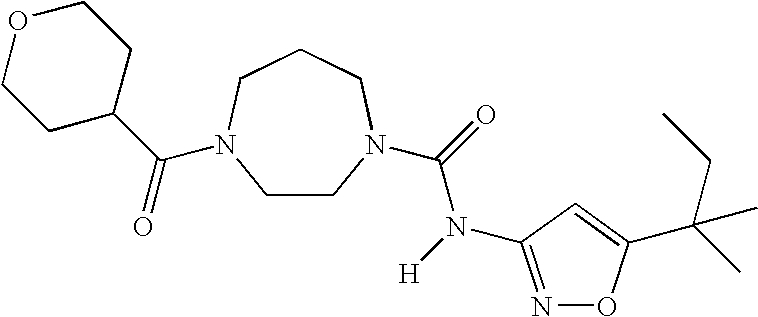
O=C(N([H])C1=NOC(C(C)(CC)C)=C1)N1CCN(C(C2CCOCC2)=O)CCC1
